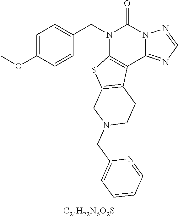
C1=C(OC)C=CC(CN2C3=C(C4=NC=NN4C2=O)C2=C(S3)CN(CC3=CC=CC=N3)CC2)=C1.[C24H22N6O2S]
